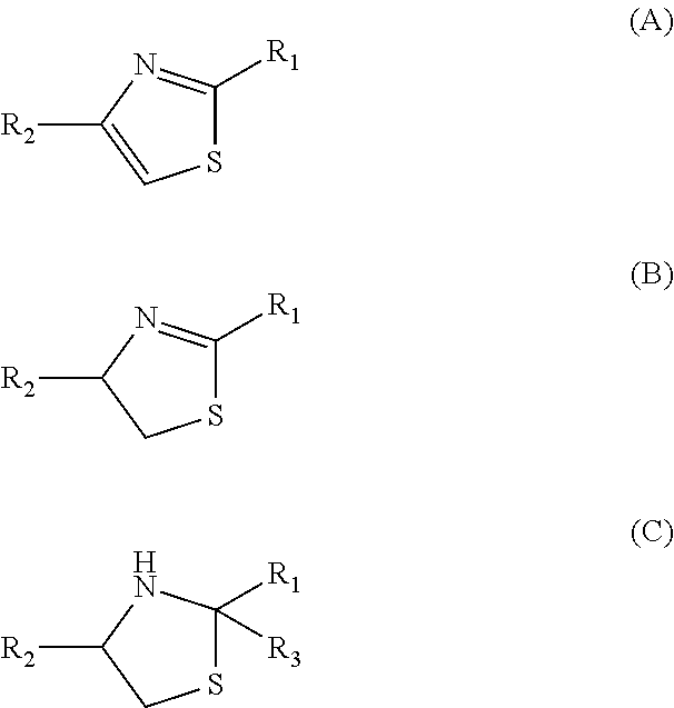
S1C([R1])=NC([R2])=C1.S1C([R1])=NC([R2])C1.S1C([R1])([R3])NC([R2])C1
